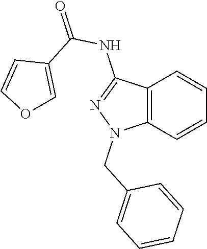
C12=C(C=CC=C1)N(CC1=CC=CC=C1)N=C2NC(=O)C1=COC=C1
